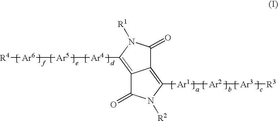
[R4][Ar6][Ar5][Ar4]C1=C2C(=C([Ar1][Ar2][Ar3][R3])N([R2])C2=O)C(=O)N1[R1]
